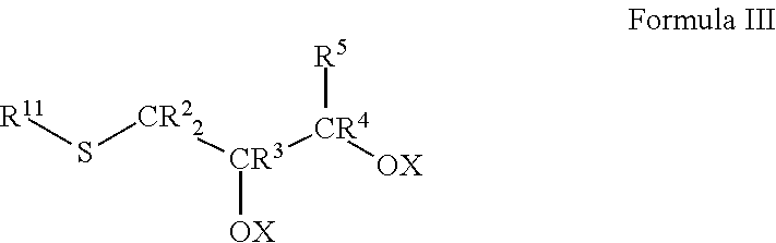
[OX][CR3]([CR22]S[R11])[CR4]([OX])[R5]
